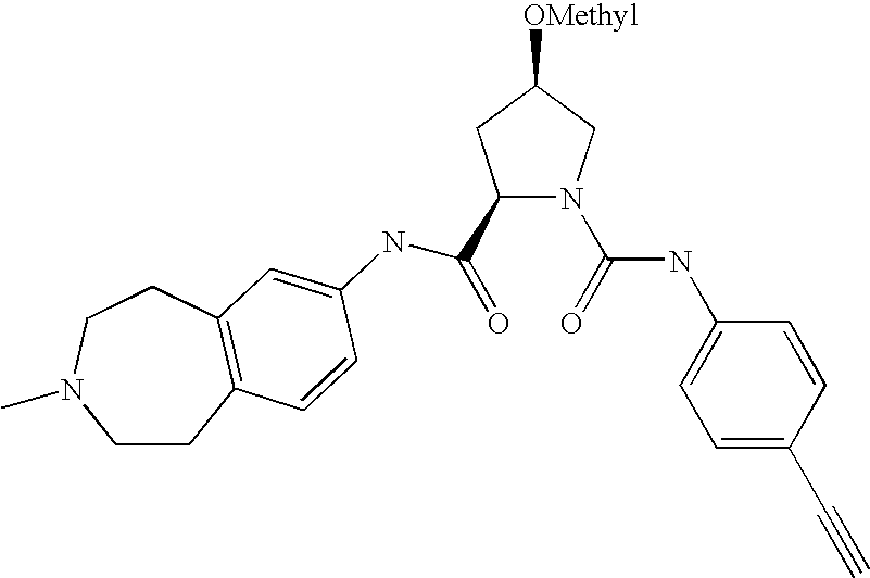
C1(C(=O)NC2=CC3=C(CCN(C)CC3)C=C2)N(C(=O)NC2=CC=C(C#C)C=C2)CC([OMethyl])C1
